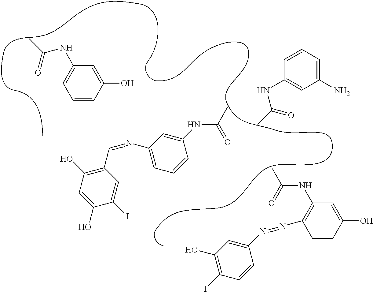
C1=CC(O)=CC(NC(C)=O)=C1.C1(NC(C)=O)=CC(N=CC2=C(O)C=C(O)C(I)=C2)=CC=C1.C1=CC(O)=CC(NC(C)=O)=C1N=NC1=CC(O)=C(I)C=C1.C1(N)=CC=CC(NC(C)=O)=C1
